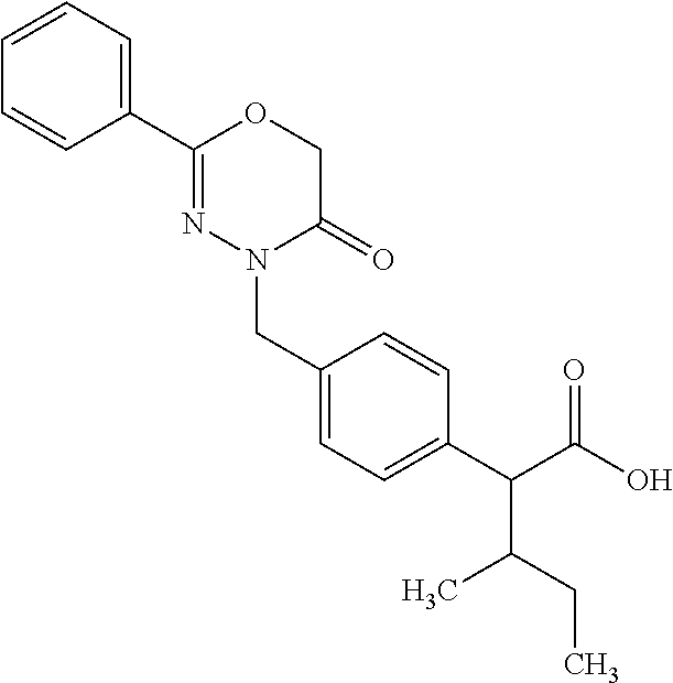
C1=CC=C(C2=NN(CC3=CC=C(C(C(O)=O)C(CC)C)C=C3)C(=O)CO2)C=C1
